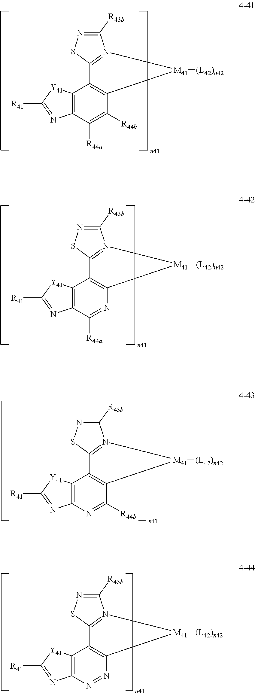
C1([R43b])=NSC2=N1[M41]([(L42)n42])C1=C2C2=C(C([R44a])=C1[R44b])N=C([R41])[Y41]2.C1([R43b])=NSC2=N1[M41]([(L42)n42])C1=C2C2=C(C([R44a])=N1)N=C([R41])[Y41]2.C1([R43b])=NSC2=N1[M41]([(L42)n42])C1=C2C2=C(N=C1[R44b])N=C([R41])[Y41]2.C1([R43b])=NSC2=N1[M41]([(L42)n42])C1=C2C2=C(N=N1)N=C([R41])[Y41]2
